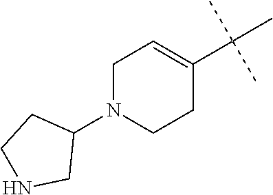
C1N(C2CCNC2)CCC(C(C)(C)C)=C1
